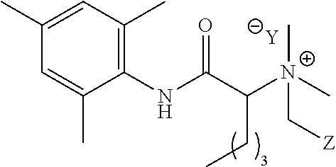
[Y].C1=C(C)C(NC(C([N+](C[Z])(C)C)CC)=O)=C(C)C=C1C
